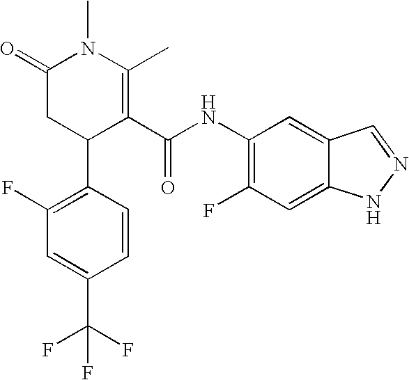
C1(F)=C(C2C(C(NC3=C(F)C=C4C(=C3)C=NN4)=O)=C(C)N(C)C(=O)C2)C=CC(C(F)(F)F)=C1
